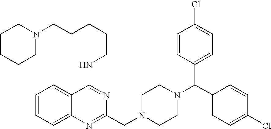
C1=CC=C2C(=C1)C(NCCCCCN1CCCCC1)=NC(CN1CCN(C(C3=CC=C(Cl)C=C3)C3=CC=C(Cl)C=C3)CC1)=N2
